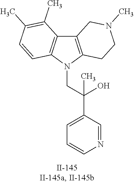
C12=C(N(CC(C3=CC=CN=C3)(O)C)C3=C1C(C)=C(C)C=C3)CCN(C)C2
